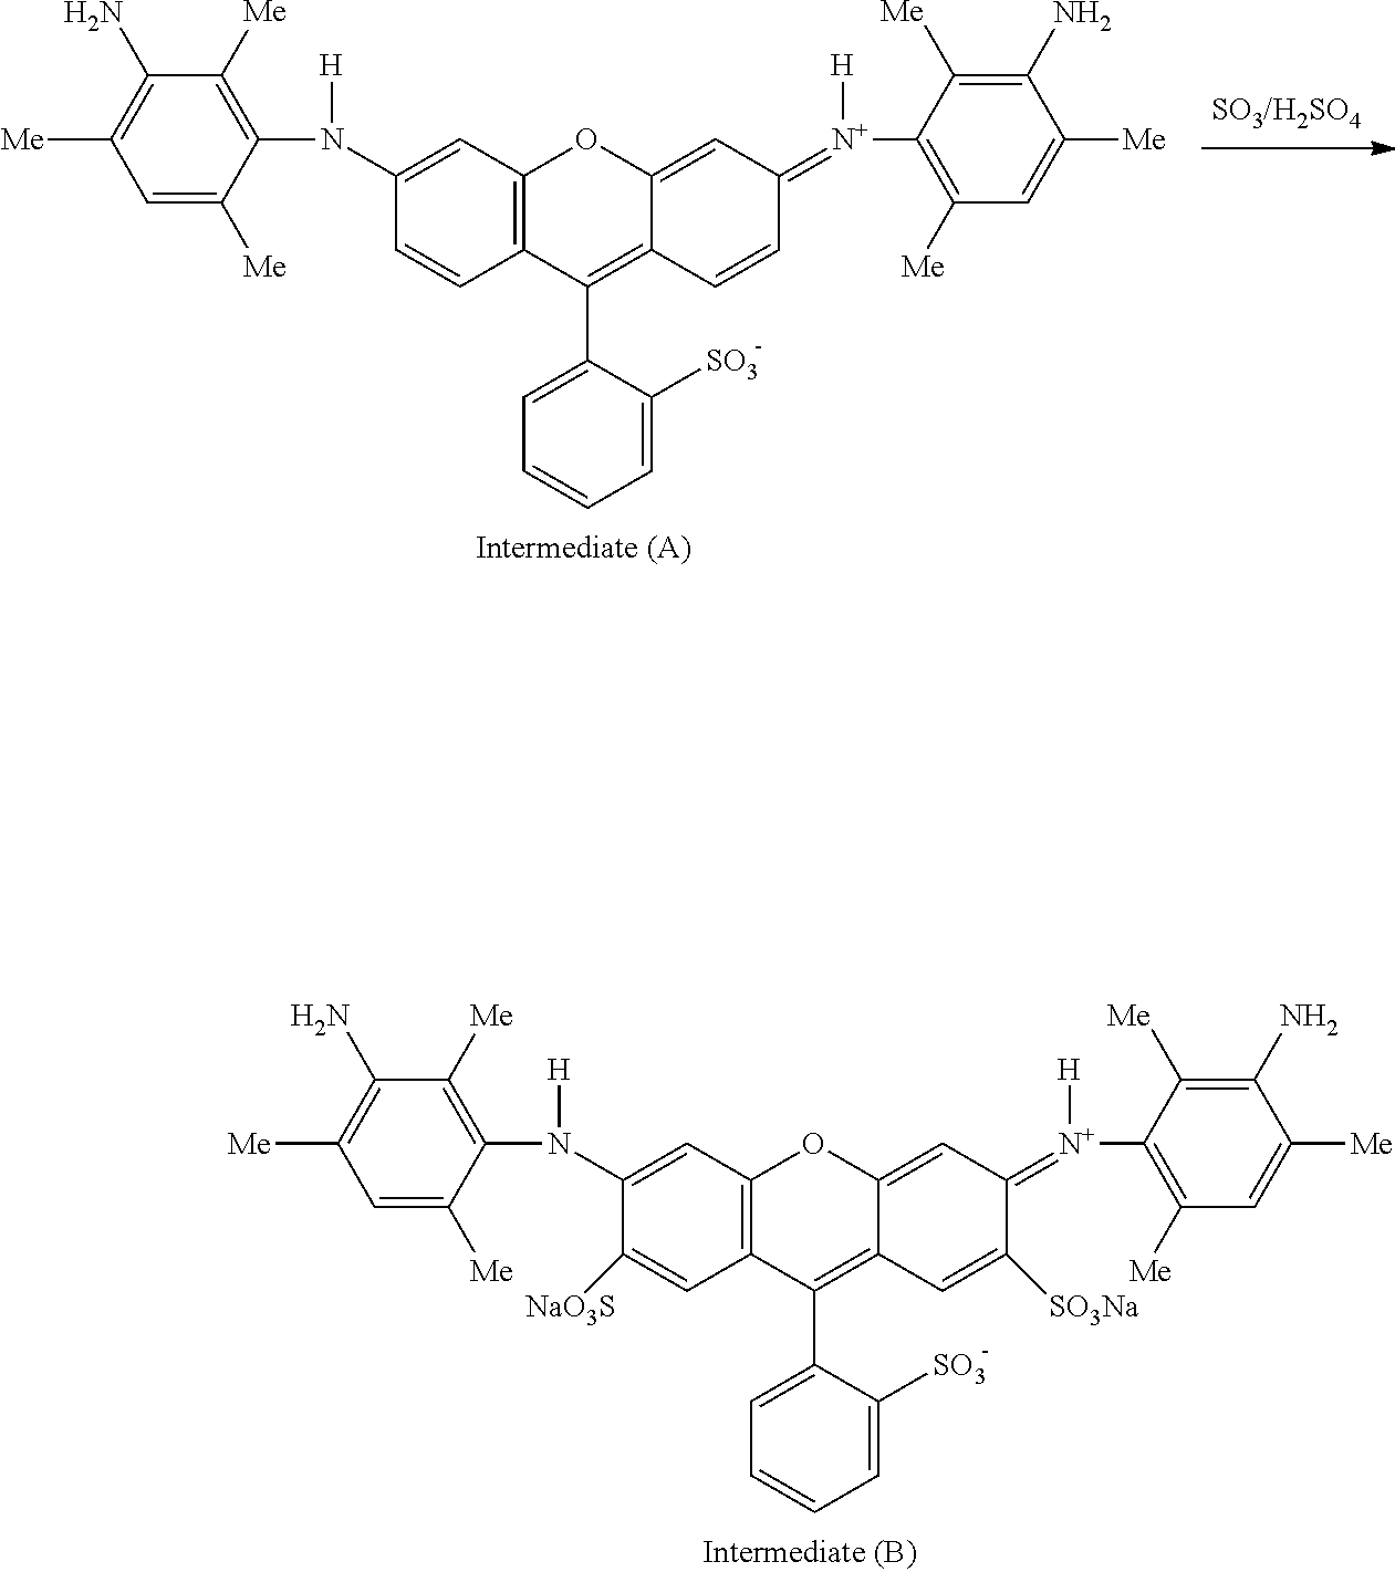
C1(N(C2=C([Me])C(N)=C([Me])C=C2[Me])[H])=CC2=C(C=C1)C(C1=CC=CC=C1[SO3])=C1C(=CC(=[N+](C3=C([Me])C=C([Me])C(N)=C3[Me])[H])C=C1)O2.C1(N(C2=C([Me])C(N)=C([Me])C=C2[Me])[H])=CC2=C(C=C1[NaO3S])C(C1=CC=CC=C1[SO3])=C1C(=CC(=[N+](C3=C([Me])C=C([Me])C(N)=C3[Me])[H])C([SO3Na])=C1)O2
